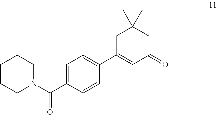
C1=C(C(N2CCCCC2)=O)C=CC(C2=CC(=O)CC(C)(C)C2)=C1
